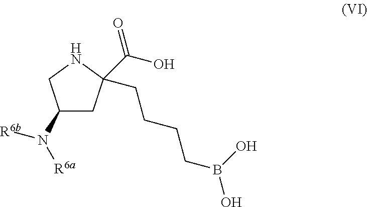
C(CCCB(O)O)C1(C(O)=O)CC(N([R6a])[R6b])CN1
